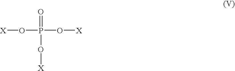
[X]OP(O[X])(=O)O[X]
